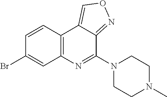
C12=C(C=CC(Br)=C1)C1=CON=C1C(N1CCN(C)CC1)=N2
